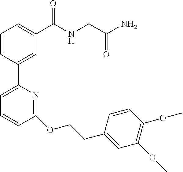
C1=CC(C2=CC=CC(OCCC3=CC(OC)=C(OC)C=C3)=N2)=CC(C(NCC(=O)N)=O)=C1
